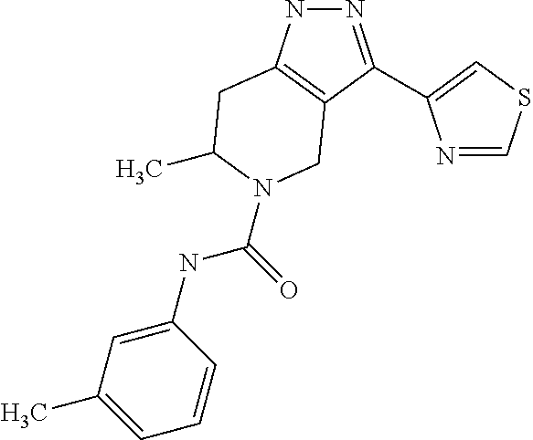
N1N=C(C2=CSC=N2)C2=C1CC(C)N(C(=O)NC1=CC(C)=CC=C1)C2
